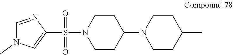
C1(S(N2CCC(N3CCC(C)CC3)CC2)(=O)=O)=CN(C)C=N1
